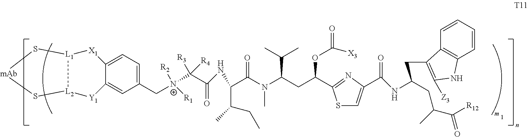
N(C(C([N+]([R2])(CC1=CC=C2C(=C1)[Y1][L2]1[L1](S[mAb]S1)[X1]2)[R1])([R4])[R3])=O)C(C(C)CC)C(N(C(CC(OC(=O)[X3])C1=NC(C(=O)NC(CC(C([R12])=O)C)CC2=C([Z3])NC3=C2C=CC=C3)=CS1)C(C)C)C)=O
